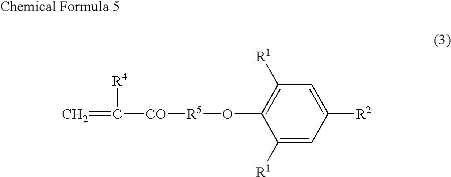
C1([R1])=CC([R2])=CC([R1])=C1O[R5][CO]C(=C)[R4]
